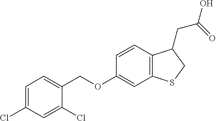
C(OC1=CC2=C(C=C1)C(CC(=O)O)CS2)C1=CC=C(Cl)C=C1Cl
